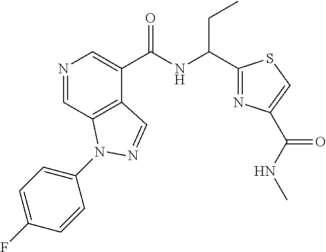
N1=CC2=C(C(C(NC(CC)C3=NC(C(=O)NC)=CS3)=O)=C1)C=NN2C1=CC=C(F)C=C1
